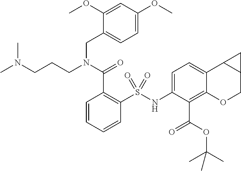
C(C1=C(S(NC2=CC=C3C(=C2C(OC(C)(C)C)=O)OCC2C3C2)(=O)=O)C=CC=C1)(N(CC1=CC=C(OC)C=C1OC)CCCN(C)C)=O
